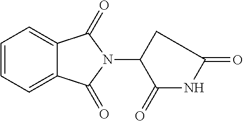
C1=CC=C2C(=C1)C(=O)N(C1C(=O)NC(=O)C1)C2=O
